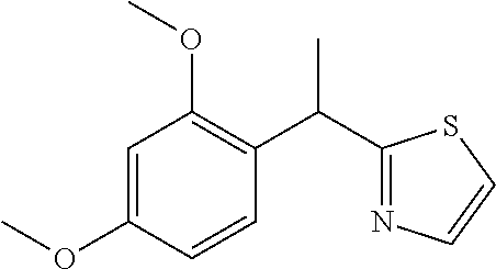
C1=C(OC)C=CC(C(C2=NC=CS2)C)=C1OC
